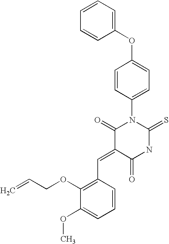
C1=CC=CC(OC2=CC=C(N3C(=O)C(=CC4=C(OCC=C)C(OC)=CC=C4)C(=O)NC3=S)C=C2)=C1
